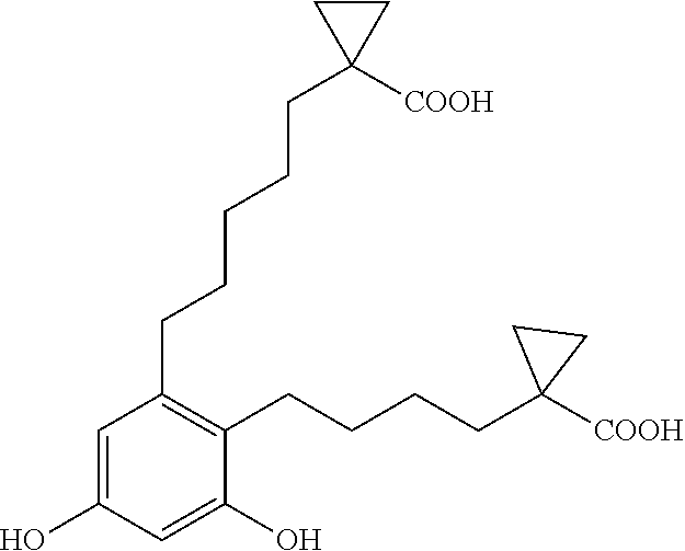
C1(CCCCCC2([COOH])CC2)=C(CCCCC2([COOH])CC2)C(O)=CC(O)=C1
